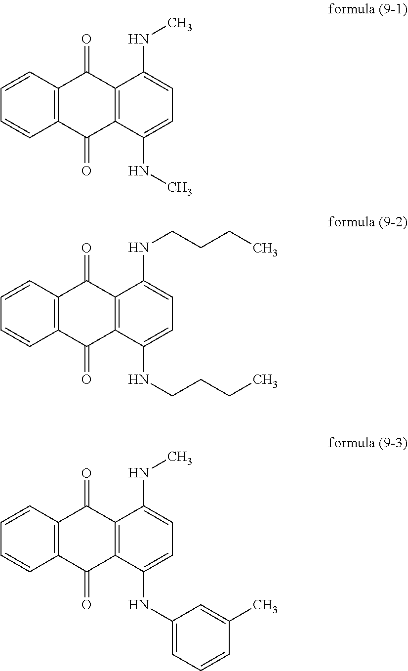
C12=C(C=CC=C1)C(=O)C1=C(C2=O)C(NC)=CC=C1NC.C12=C(C=CC=C1)C(=O)C1=C(C2=O)C(NCCCC)=CC=C1NCCCC.C12=C(C=CC=C1)C(=O)C1=C(C2=O)C(NC2=CC=CC(C)=C2)=CC=C1NC
